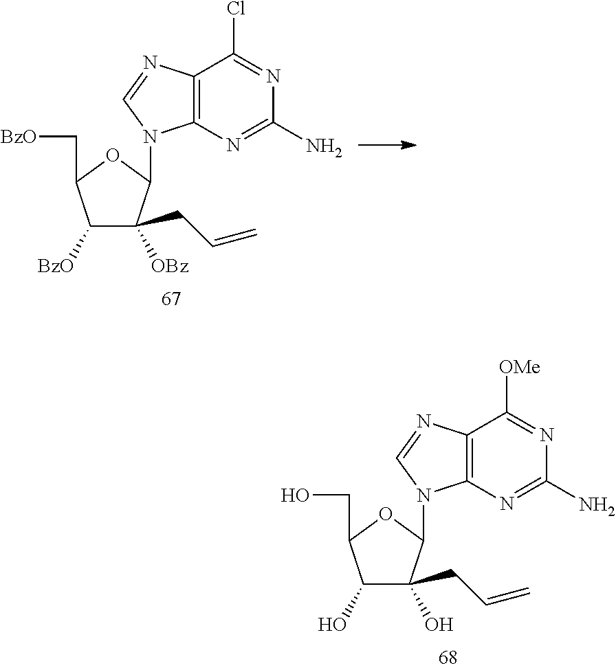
C12=C(N=C(N)N=C1[OMe])N(C1C(O)(CC=C)C(O)C(CO)O1)C=N2.C12=C(N=C(N)N=C1Cl)N(C1C([OBz])(CC=C)C([BzO])C(C[BzO])O1)C=N2
